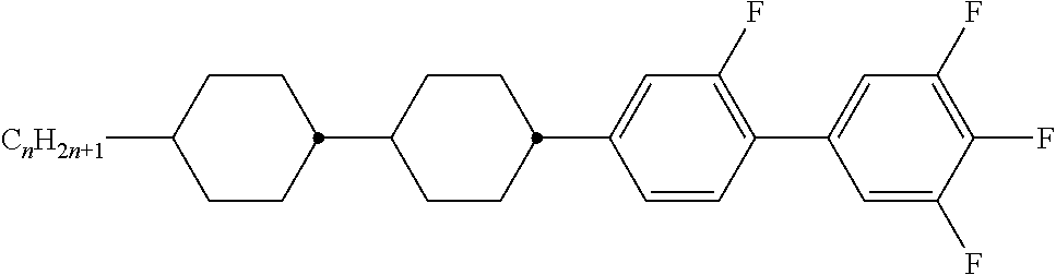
C1=C(F)C(F)=C(F)C=C1C1=C(F)C=C(C2CCC(C3CCC([CnH2n+1])CC3)CC2)C=C1
